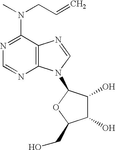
C1(N(C)CC=C)=NC=NC2=C1N=CN2C1C(O)C(O)C(CO)O1
